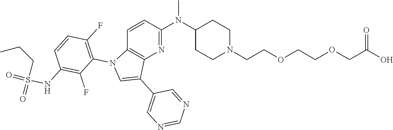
CN(C1CCN(CCOCCOCC(O)=O)CC1)C1=NC2=C(C=C1)N(C1=C(F)C=CC(NS(CCC)(=O)=O)=C1F)C=C2C1=CN=CN=C1
